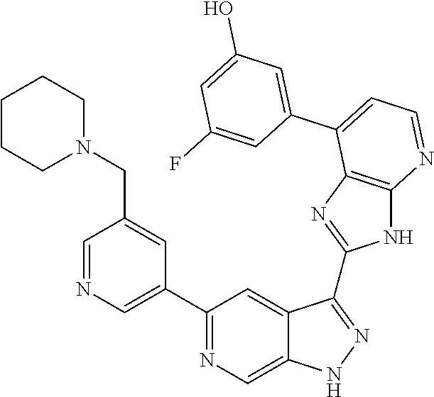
C1(C2=NC=C3C(=C2)C(C2=NC4=C(N2)N=CC=C4C2=CC(O)=CC(F)=C2)=NN3)=CN=CC(CN2CCCCC2)=C1
